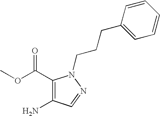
C1(C(OC)=O)=C(N)C=NN1CCCC1=CC=CC=C1
